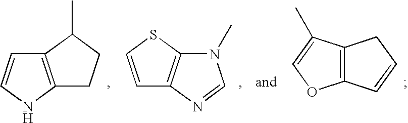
C1=CSC2=C1N=CN2C.C1=CC2=C(N1)CCC2C.C12=C(C(C)=CO1)CC=C2
